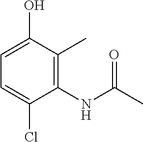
C1=C(Cl)C(NC(=O)C)=C(C)C(O)=C1
